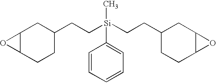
C12C(CCC(CC[Si](CCC3CCC4C(C3)O4)(C)C3=CC=CC=C3)C1)O2
